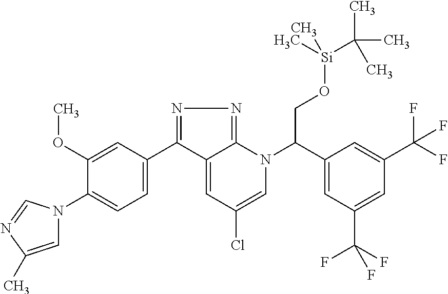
N1=C(C2=CC=C(N3C=C(C)N=C3)C(OC)=C2)C2=CC(Cl)=CN(C(C3=CC(C(F)(F)F)=CC(C(F)(F)F)=C3)CO[Si](C(C)(C)C)(C)C)C2=N1
